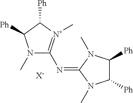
[Ph]C1C([Ph])N(C)C(N=C2N(C)C([Ph])C([Ph])N2C)=[N+]1C.[X-]
